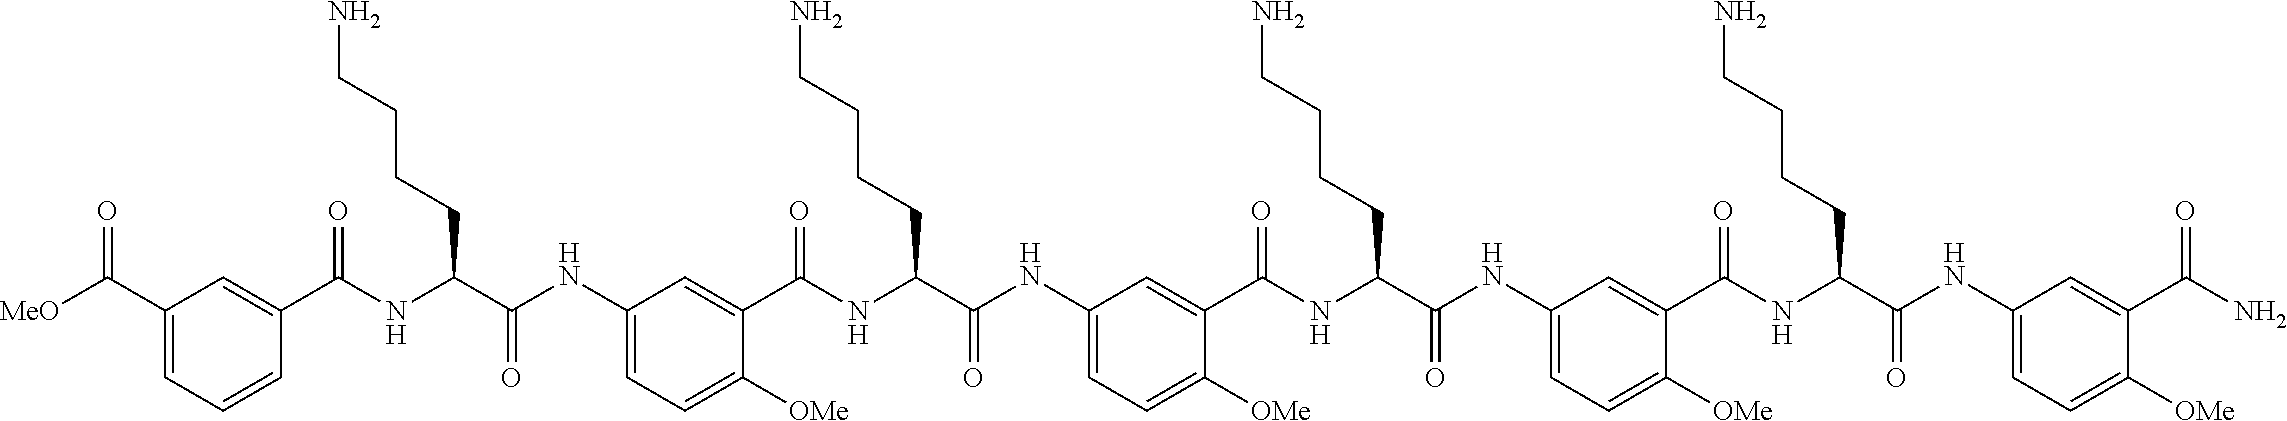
C1(NC(C(NC(C2=CC(C([MeO])=O)=CC=C2)=O)CCCCN)=O)=CC=C([OMe])C(C(NC(C(NC2=CC=C([OMe])C(C(NC(C(NC3=CC=C([OMe])C(C(NC(C(NC4=CC=C([OMe])C(C(N)=O)=C4)=O)CCCCN)=O)=C3)=O)CCCCN)=O)=C2)=O)CCCCN)=O)=C1
